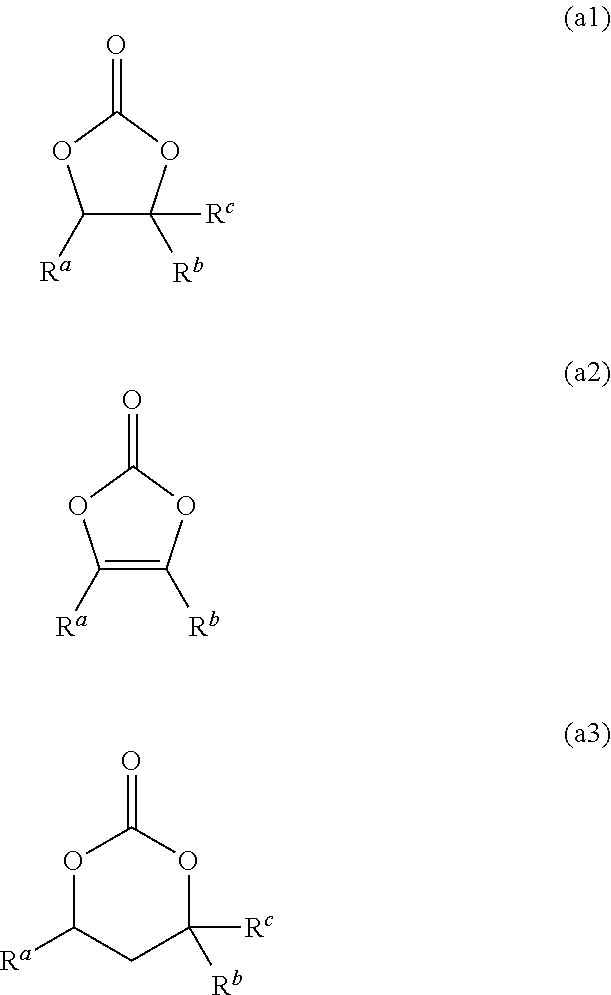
C1([Ra])C([Rb])([Rc])OC(=O)O1.C1([Ra])=C([Rb])OC(=O)O1.O1C([Ra])CC([Rc])([Rb])OC1=O
